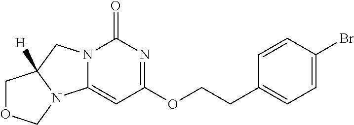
N12C(=O)N=C(OCCC3=CC=C(Br)C=C3)C=C1N1C([H])(C2)COC1
